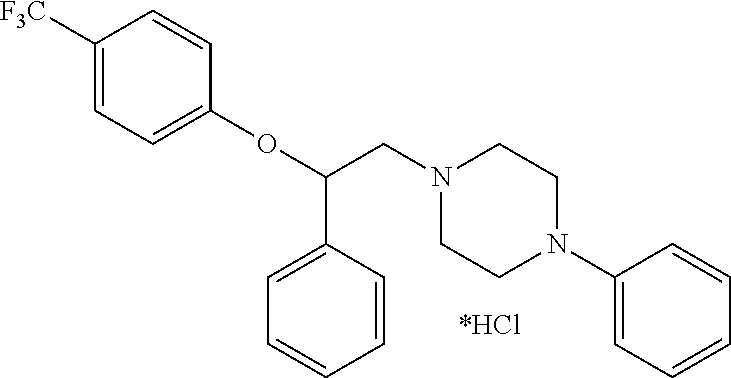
C1([F3C])=CC=C(OC(CN2CCN(C3=CC=CC=C3)CC2)C2=CC=CC=C2)C=C1
